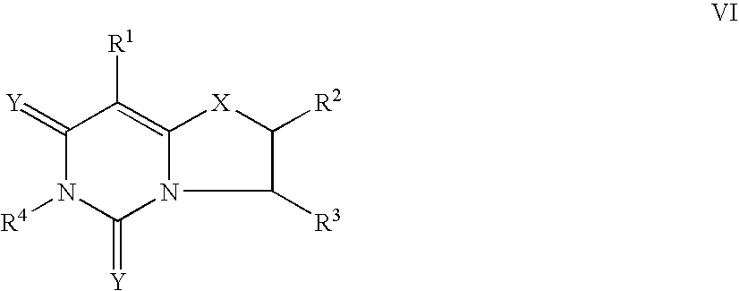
C1(=[Y])N([R4])C(=[Y])N2C([R3])C([R2])[X]C2=C1[R1]
